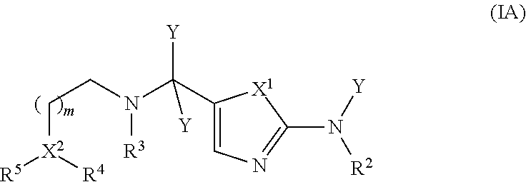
C([X2]([R5])[R4])CN(C(C1=CN=C(N([Y])[R2])[X1]1)([Y])[Y])[R3]
